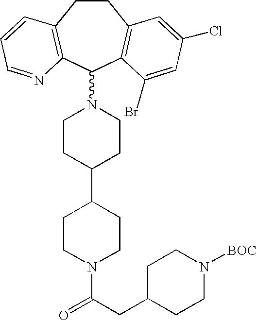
C1CC(C2CCN(C(CC3CCN([BOC])CC3)=O)CC2)CCN1C1C2=C(CCC3=C1C(Br)=CC(Cl)=C3)C=CC=N2
